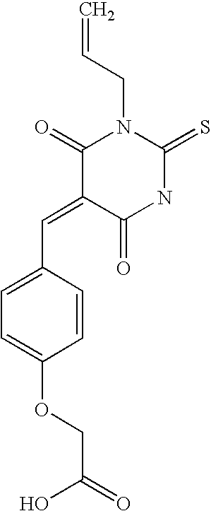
C1(=O)C(=CC2=CC=C(OCC(=O)O)C=C2)C(=O)NC(=S)N1CC=C
